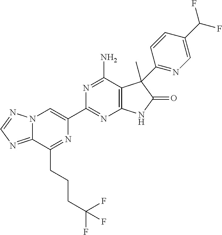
C12=NC=NN1C=C(C1=NC3=C(C(N)=N1)C(C)(C1=NC=C(C(F)F)C=C1)C(=O)N3)N=C2CCCC(F)(F)F
